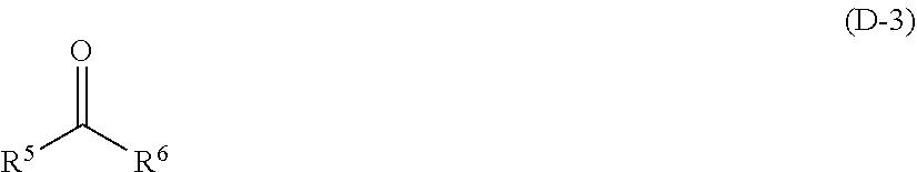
[R5]C([R6])=O
